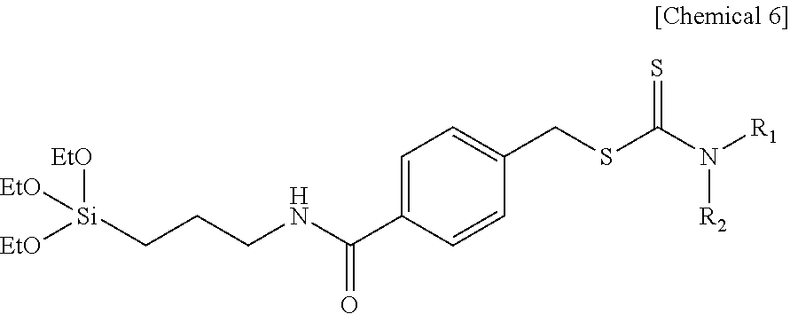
C1=C(C(NCCC[Si]([EtO])([EtO])[EtO])=O)C=CC(CSC(N([R1])[R2])=S)=C1
